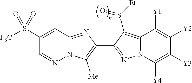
N12C(=NC(C3=NN4C(=C3S([Et])=O)C([Y1])=C([Y2])C([Y3])=C4[Y4])=C1[Me])C=C(S([F3C])(=O)=O)C=N2
